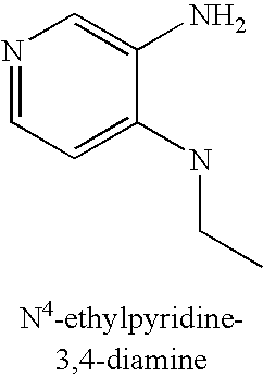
N1=CC=C(NCC)C(N)=C1
